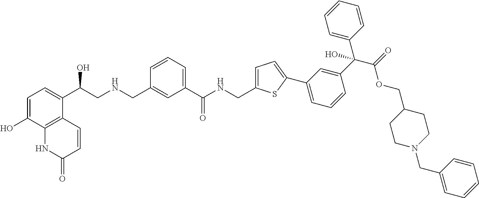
C1=C(O)C2=C(C(C(CNCC3=CC(C(=O)NCC4=CC=C(C5=CC=CC(C(C(OCC6CCN(CC7=CC=CC=C7)CC6)=O)(C6=CC=CC=C6)O)=C5)S4)=CC=C3)O)=C1)C=CC(=O)N2
